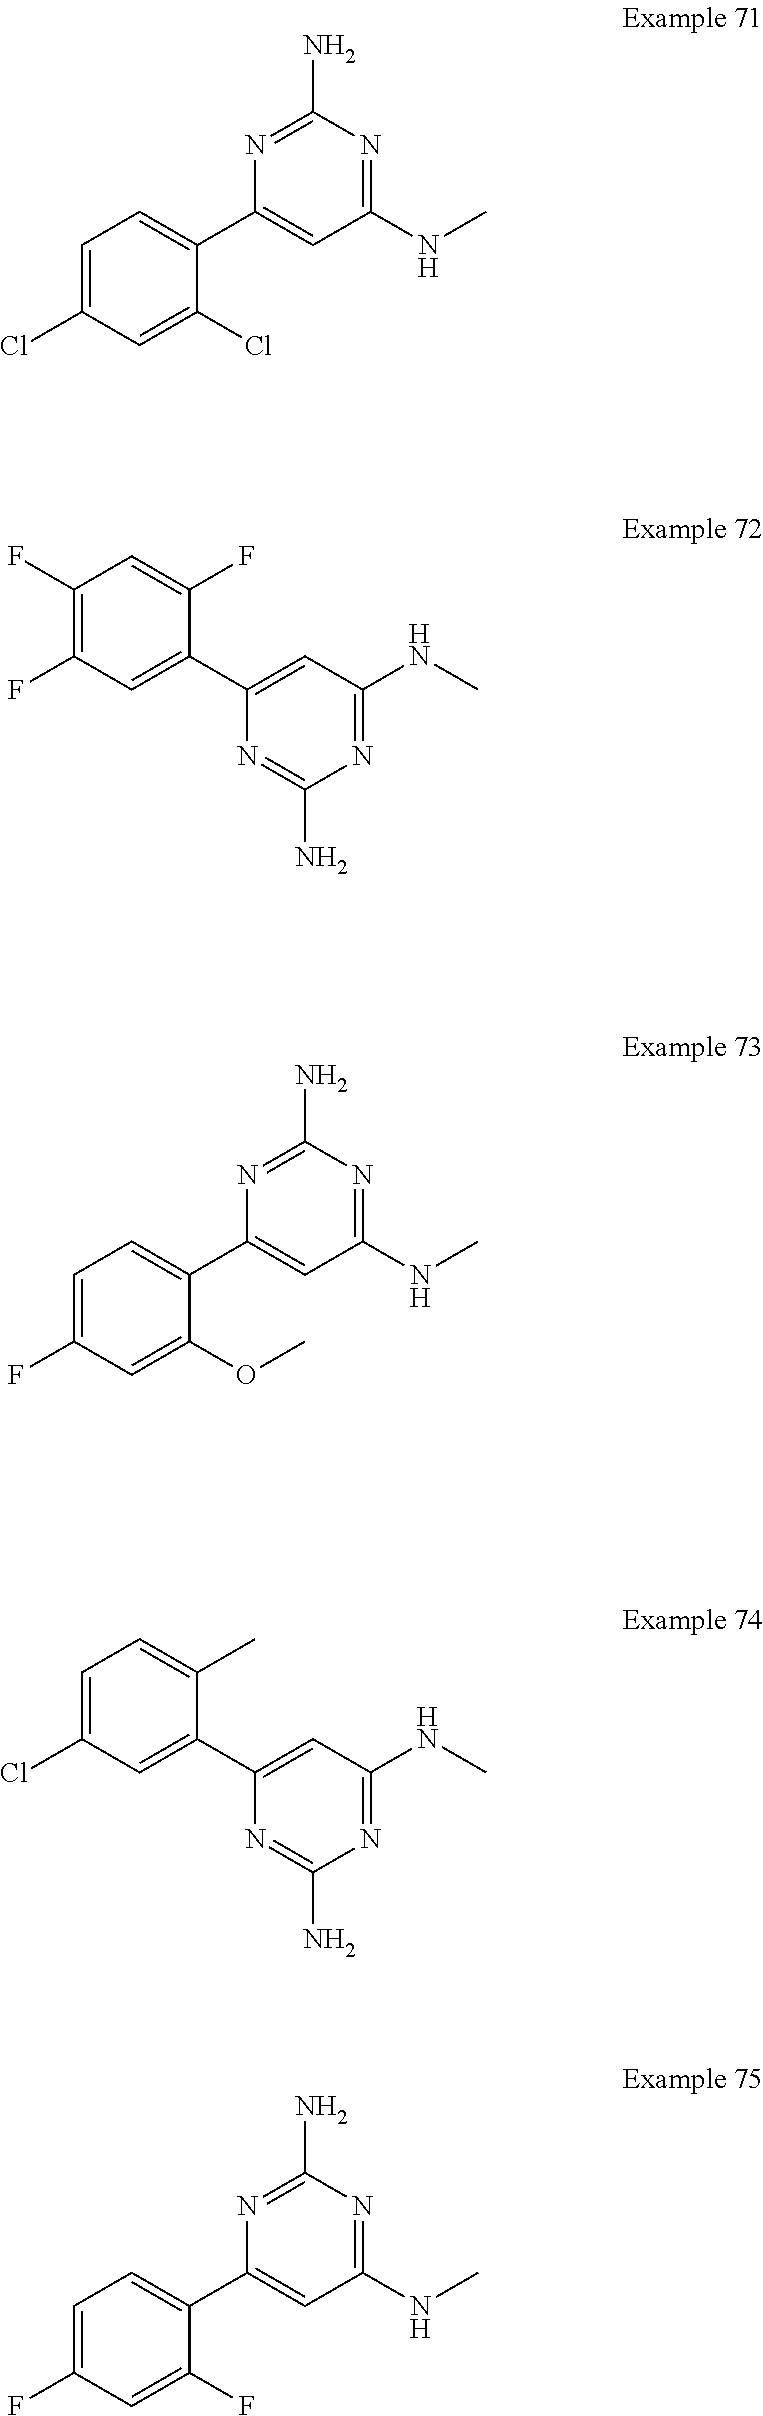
C1(F)=C(F)C=C(F)C(C2=CC(NC)=NC(N)=N2)=C1.C1(NC)=NC(N)=NC(C2=CC=C(Cl)C=C2Cl)=C1.C1(NC)=NC(N)=NC(C2=CC=C(F)C=C2OC)=C1.C1(Cl)=CC=C(C)C(C2=CC(NC)=NC(N)=N2)=C1.C1(NC)=NC(N)=NC(C2=CC=C(F)C=C2F)=C1
